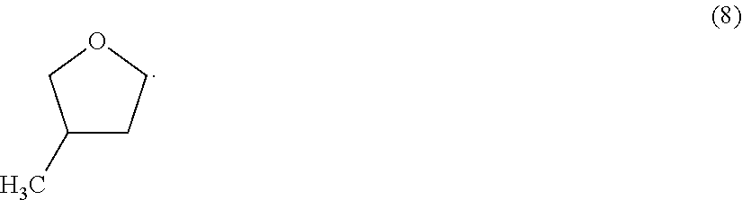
C1(C)CCOC1
